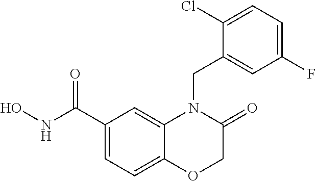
C1(C(NO)=O)=CC=C2C(=C1)N(CC1=CC(F)=CC=C1Cl)C(=O)CO2
